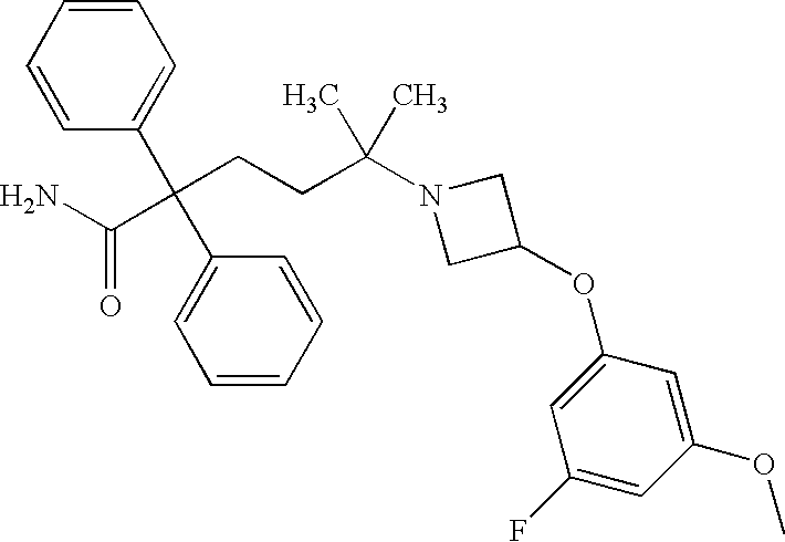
C1=CC=CC(C(CCC(N2CC(OC3=CC(F)=CC(OC)=C3)C2)(C)C)(C(N)=O)C2=CC=CC=C2)=C1
